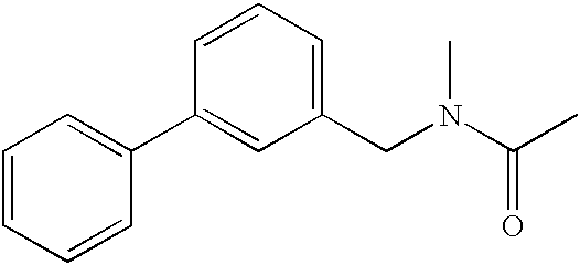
C1=CC(C2=CC(CN(C(C)=O)C)=CC=C2)=CC=C1
